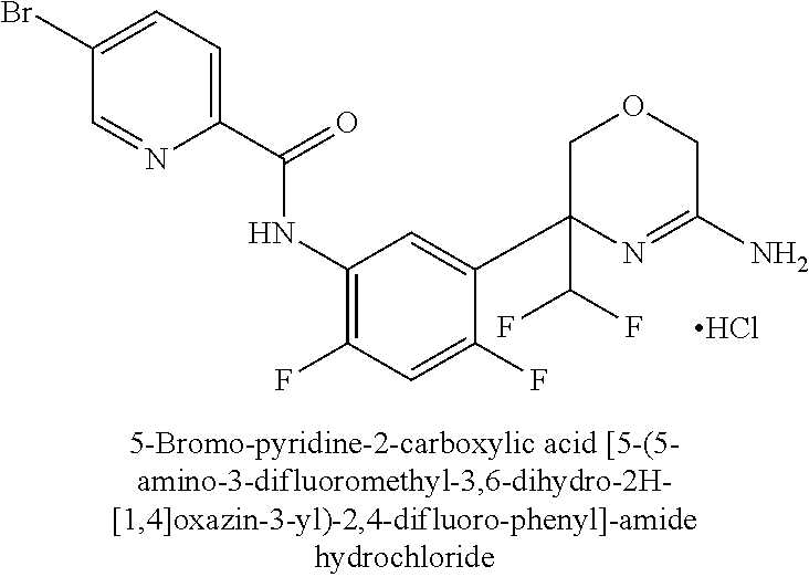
Cl.C1C(C(F)F)(C2=CC(NC(C3=CC=C(Br)C=N3)=O)=C(F)C=C2F)N=C(N)CO1
